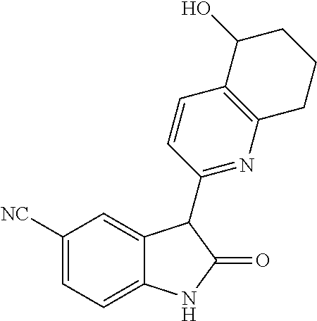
C1([NC])=CC=C2C(=C1)C(C1=NC3=C(C=C1)C(O)CCC3)C(=O)N2
